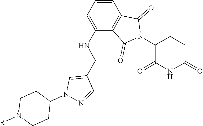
C1=CC=C(NCC2=CN(C3CCN([R])CC3)N=C2)C2=C1C(=O)N(C1C(=O)NC(=O)CC1)C2=O
